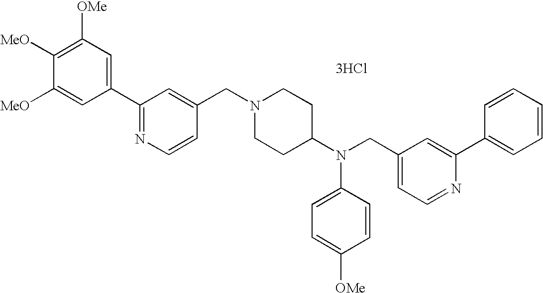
C1=C([MeO])C([MeO])=C([OMe])C=C1C1=NC=CC(CN2CCC(N(CC3=CC=NC(C4=CC=CC=C4)=C3)C3=CC=C([OMe])C=C3)CC2)=C1.[3HCl]
